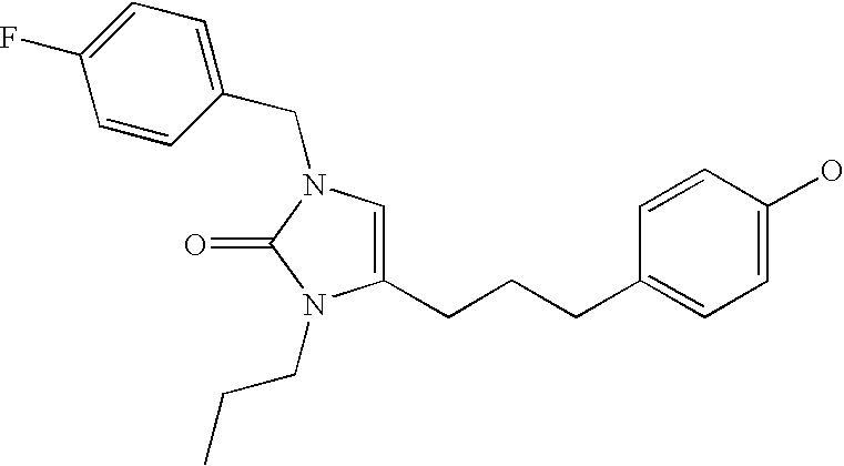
C1=CC(CN2C=C(CCCC3=CC=C(O)C=C3)N(CCC)C2=O)=CC=C1F
